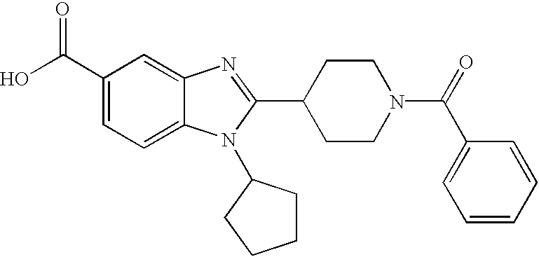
C1(C(O)=O)=CC=C2C(=C1)N=C(C1CCN(C(C3=CC=CC=C3)=O)CC1)N2C1CCCC1
